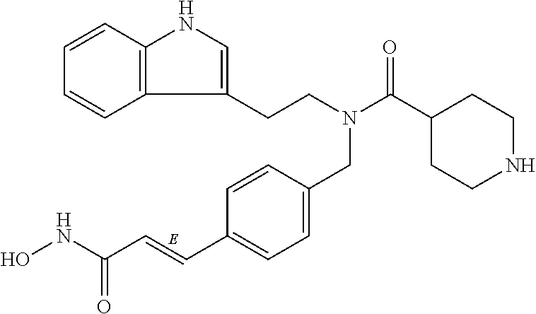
C12=C(C=CC=C1)NC=C2CCN(CC1=CC=C(C=CC(=O)NO)C=C1)C(=O)C1CCNCC1
